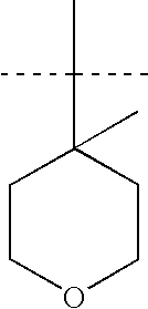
C1COCCC1(C(C)(C)C)C
